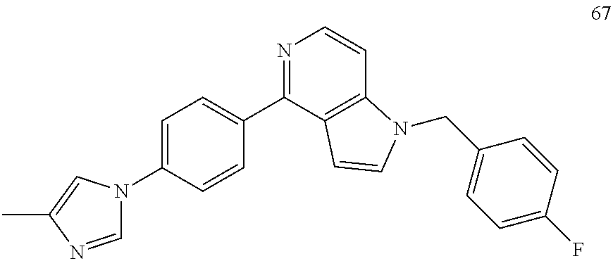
C1=C(N2C=NC(C)=C2)C=CC(C2=NC=CC3=C2C=CN3CC2=CC=C(F)C=C2)=C1
